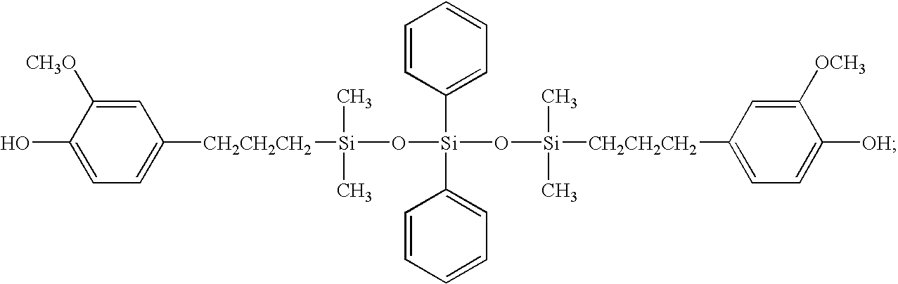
C1(O)=CC=C([CH2CH2CH2][Si](O[Si](C2=CC=CC=C2)(C2=CC=CC=C2)O[Si]([CH2CH2CH2]C2=CC=C([OH])C([OCH3])=C2)(C)C)(C)C)C=C1[CH3O]
